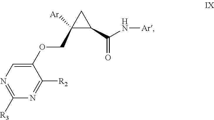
C1(COC2=CN=C([R3])N=C2[R2])([Ar])C(C(N[Ar])=O)C1
